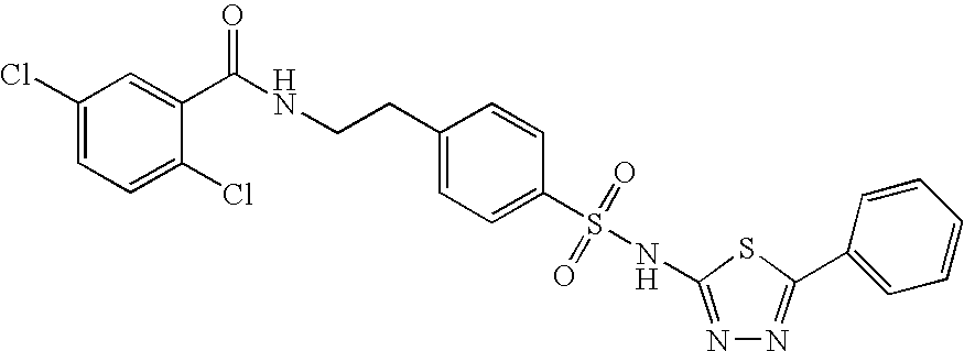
C1(Cl)=CC=C(Cl)C(C(NCCC2=CC=C(S(NC3=NN=C(C4=CC=CC=C4)S3)(=O)=O)C=C2)=O)=C1
